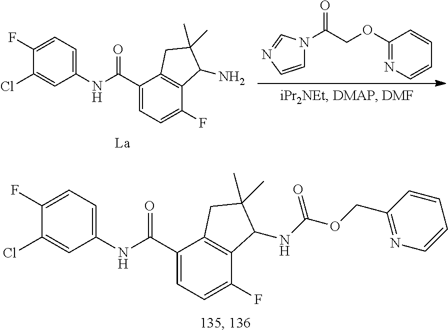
C1=C(F)C(Cl)=CC(NC(C2=CC=C(F)C3=C2CC(C)(C)C3NC(OCC2=NC=CC=C2)=O)=O)=C1.C1=CC=CC(OCC(=O)N2C=CN=C2)=N1.[La].C1=C(F)C(Cl)=CC(NC(C2=CC=C(F)C3=C2CC(C)(C)C3N)=O)=C1
